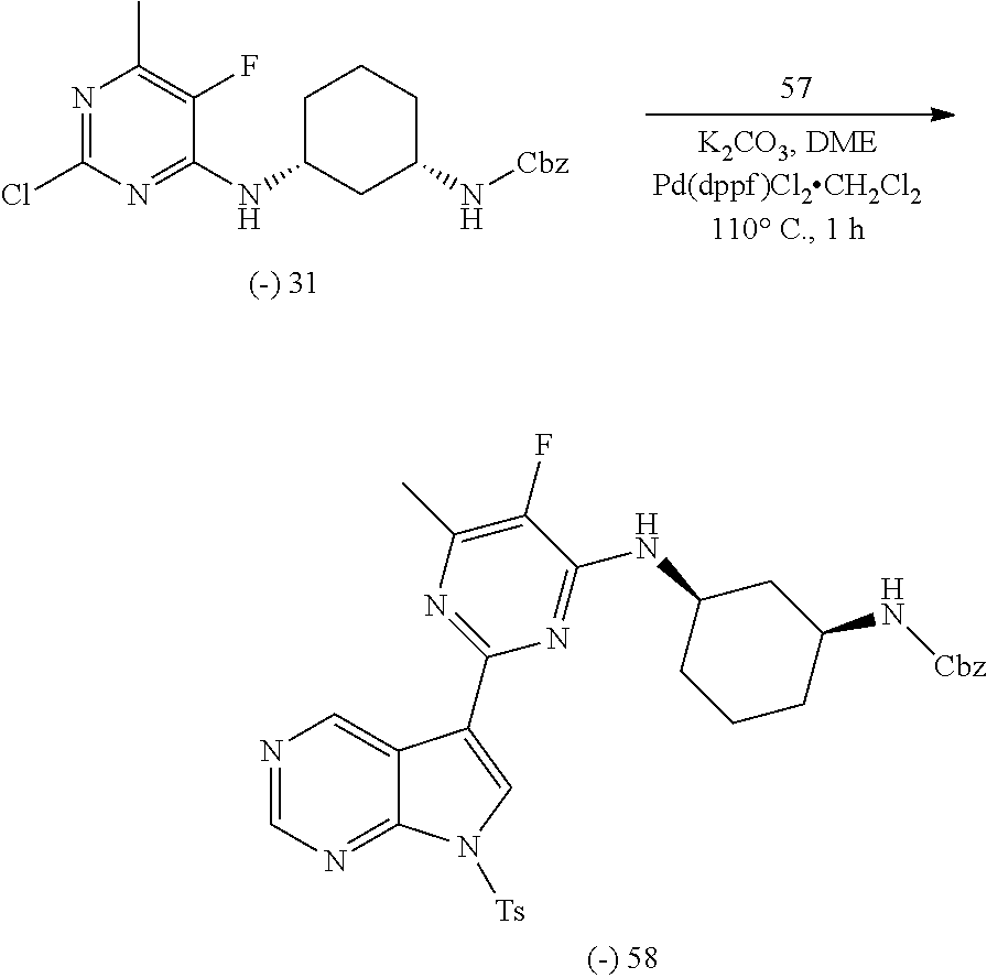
N1=CN=C2C(=C1)C(C1=NC(C)=C(F)C(NC3CCCC(N[Cbz])C3)=N1)=CN2[Ts].N1=C(Cl)N=C(NC2CC(N[Cbz])CCC2)C(F)=C1C
